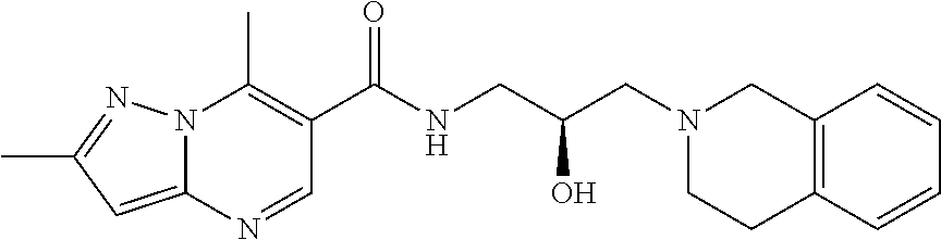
C1(C(NCC(CN2CC3=C(CC2)C=CC=C3)O)=O)=C(C)N2C(=CC(C)=N2)N=C1
